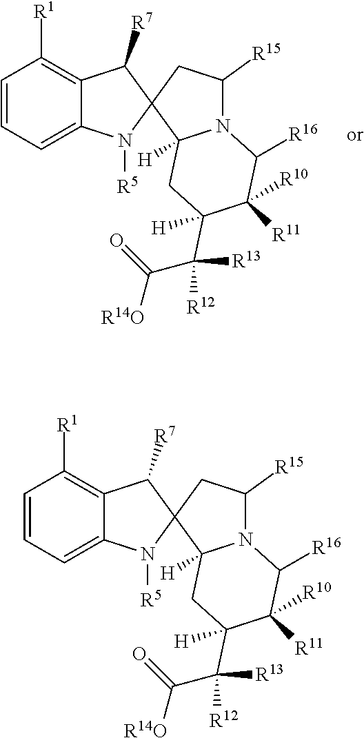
C1=CC=C2C(=C1[R1])C([R7])C1(N2[R5])C2([H])N(C([R15])C1)C([R16])C([R10])([R11])C(C([R13])([R12])C(=O)[R14O])([H])C2.C1=CC=C2C(=C1[R1])C([R7])C1(N2[R5])C2([H])N(C([R15])C1)C([R16])C([R10])([R11])C(C([R13])([R12])C(=O)[R14O])([H])C2
